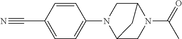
N#CC1=CC=C(N2C3CN(C(C)=O)C(C2)C3)C=C1
